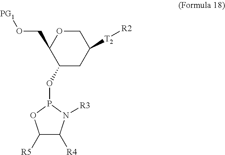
O(P1N([R3])C([R4])C([R5])O1)C1CC([T2][R2])COC1CO[PG1]
